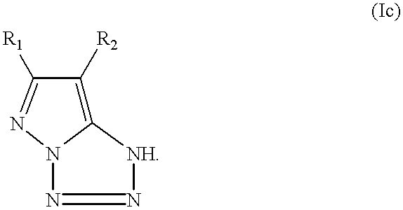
C12=C([R2])C([R1])=NN1N=N[NH]2
